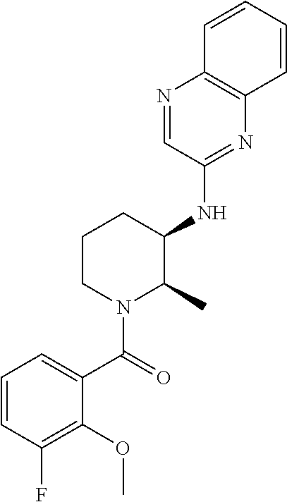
C1(NC2CCCN(C(=O)C3=CC=CC(F)=C3OC)C2C)=NC2=C(N=C1)C=CC=C2
